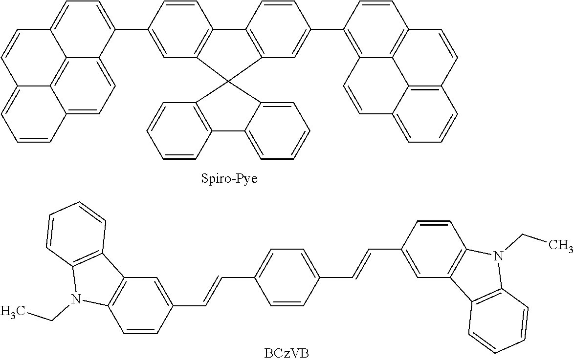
C1(C2=CC3=C(C=C2)C2=C(C=C(C4=C5C6=C(C=C4)C=CC4=C6C(=CC=C4)C=C5)C=C2)C32C3=C(C=CC=C3)C3=CC=CC=C32)=CC=C2C3=C4C(=CC=C13)C=CC=C4C=C2.C1(C=CC2=CC=C(C=CC3=CC4=C(C=C3)N(CC)C3=C4C=CC=C3)C=C2)=CC2=C(C=C1)N(CC)C1=C2C=CC=C1
